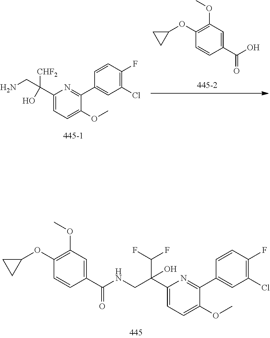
OC(C1=CC(OC)=C(OC2CC2)C=C1)=O.C1(Cl)=C(F)C=CC(C2=NC(C(CN)([CHF2])O)=CC=C2OC)=C1.C1(Cl)=C(F)C=CC(C2=NC(C(CNC(C3=CC(OC)=C(OC4CC4)C=C3)=O)(C(F)F)O)=CC=C2OC)=C1
